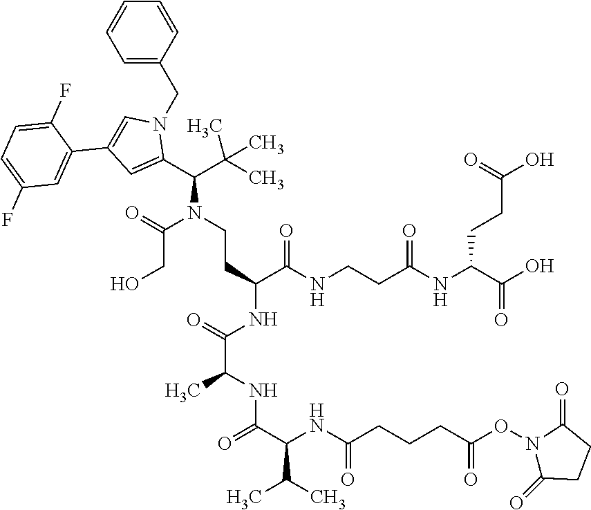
C(N(C(CO)=O)CCC(C(NCCC(NC(CCC(=O)O)C(=O)O)=O)=O)NC(C(NC(C(C(C)C)NC(=O)CCCC(ON1C(=O)CCC1=O)=O)=O)C)=O)(C(C)(C)C)C1=CC(C2=CC(F)=CC=C2F)=CN1CC1=CC=CC=C1
